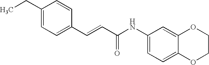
C(=CC(=O)NC1=CC=C2C(=C1)OCCO2)C1=CC=C(CC)C=C1
